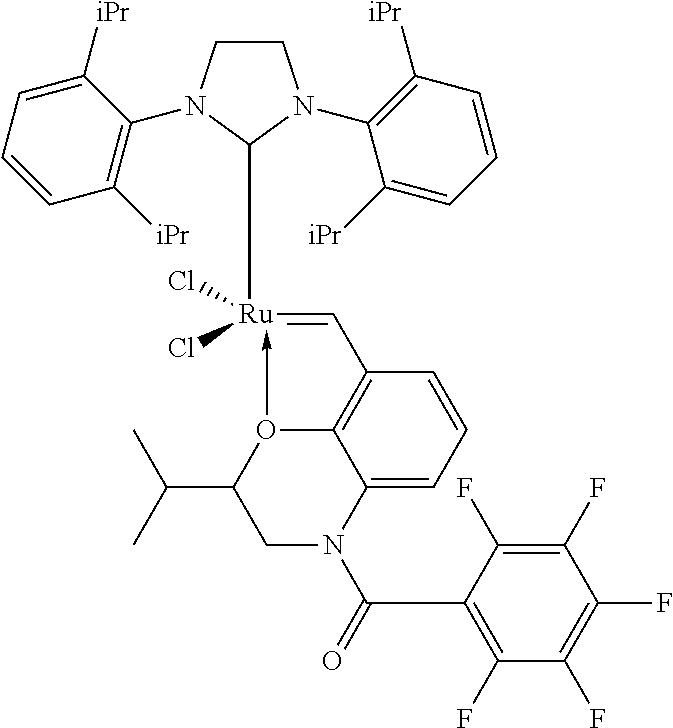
C1CN(C2=C([iPr])C=CC=C2[iPr])C([Ru]2(Cl)(Cl)-O3C4=C(C=2)C=CC=C4N(C(C2=C(F)C(F)=C(F)C(F)=C2F)=O)CC3C(C)C)N1C1=C([iPr])C=CC=C1[iPr]
